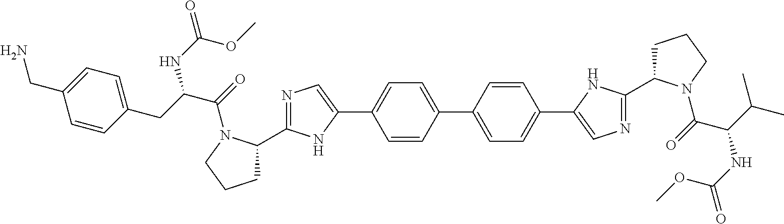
C1C(C2=NC=C(C3=CC=C(C4=CC=C(C5=CN=C(C6CCCN6C(=O)C(C(C)C)NC(=O)OC)N5)C=C4)C=C3)N2)N(C(=O)C(NC(=O)OC)CC2=CC=C(CN)C=C2)CC1
